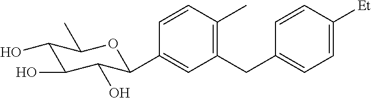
C1(CC2=CC=C([Et])C=C2)=C(C)C=CC(C2C(O)C(O)C(O)C(C)O2)=C1
